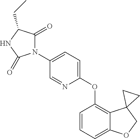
C1=CC=C2C(=C1OC1=CC=C(N3C(=O)C(CC)NC3=O)C=N1)C1(CO2)CC1
